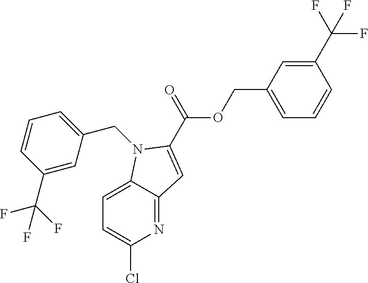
C1=C2C(=NC(Cl)=C1)C=C(C(OCC1=CC=CC(C(F)(F)F)=C1)=O)N2CC1=CC=CC(C(F)(F)F)=C1
